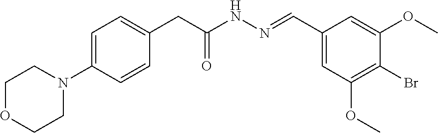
C1(N2CCOCC2)=CC=C(CC(NN=CC2=CC(OC)=C(Br)C(OC)=C2)=O)C=C1
